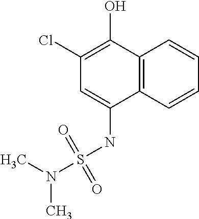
CN(S(NC1=CC(Cl)=C(O)C2=C1C=CC=C2)(=O)=O)C
